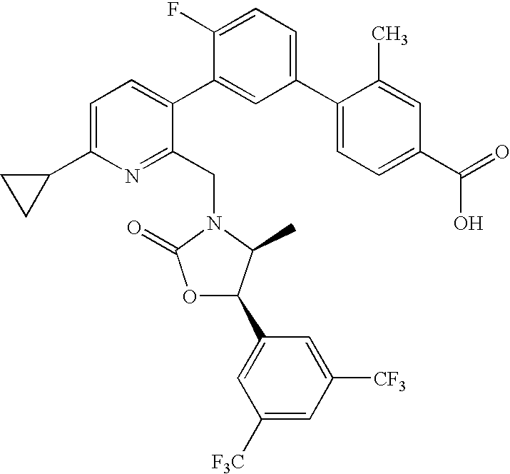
C1=C(C2CC2)N=C(CN2C(C)C(C3=CC([F3C])=CC([CF3])=C3)OC2=O)C(C2=CC(C3=CC=C(C(=O)O)C=C3C)=CC=C2F)=C1
